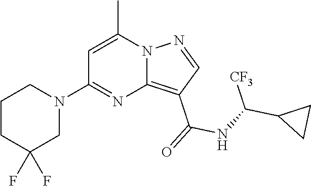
C12=C(C(=O)NC(C3CC3)[CF3])C=NN1C(C)=CC(N1CCCC(F)(F)C1)=N2
